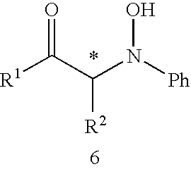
[R1]C(C(N([Ph])O)[R2])=O
